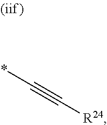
C(#C[R24])*
